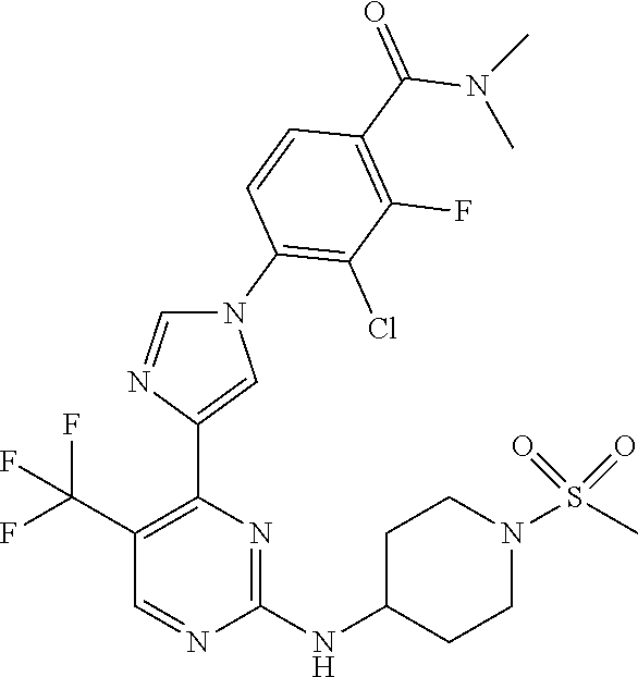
N1(C2=C(Cl)C(F)=C(C(N(C)C)=O)C=C2)C=NC(C2=C(C(F)(F)F)C=NC(NC3CCN(S(C)(=O)=O)CC3)=N2)=C1
